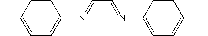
C(C=NC1=CC=C(C)C=C1)=NC1=CC=C(C)C=C1
